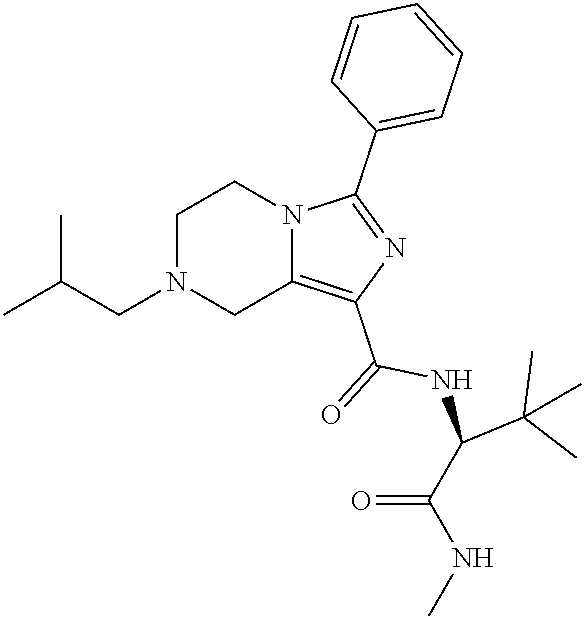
C1N(CC(C)C)CC2=C(C(=O)NC(C(NC)=O)C(C)(C)C)N=C(C3=CC=CC=C3)N2C1
